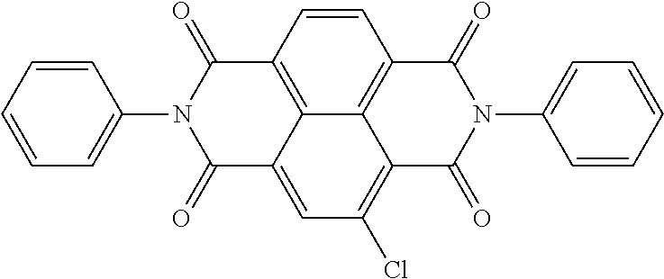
C1=CC(N2C(=O)C3=C4C(=CC(Cl)=C5C4=C(C=C3)C(=O)N(C3=CC=CC=C3)C5=O)C2=O)=CC=C1
